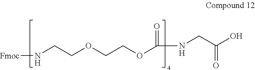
[Fmoc]NCCOCCOC(NCC(O)=O)=O
